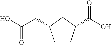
OC(CC1CCC(C(O)=O)C1)=O
